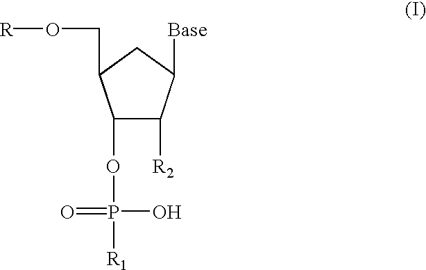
C1(OP(O)(=O)[R1])C([R2])C([Base])CC1CO[R]
